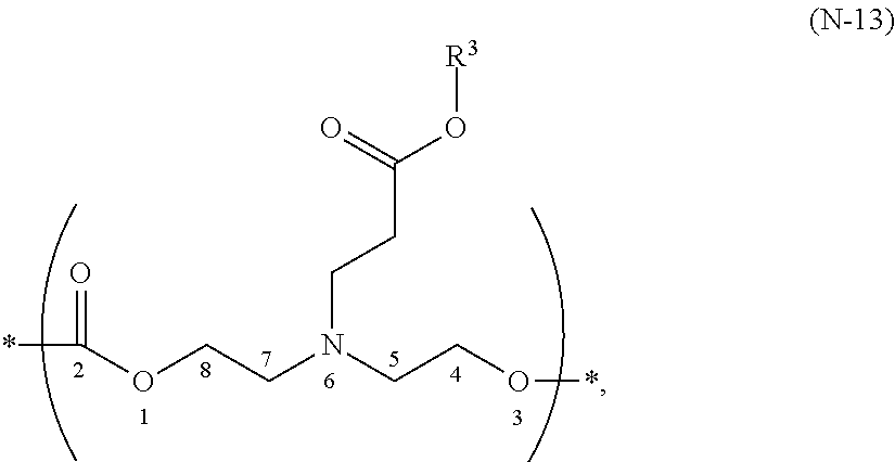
*C(OCCN(CCO*)CCC(O[R3])=O)=O
